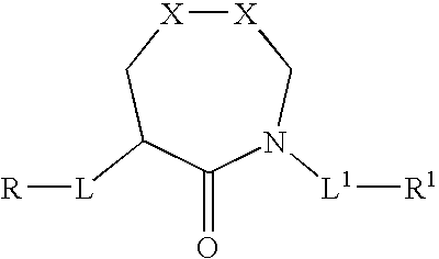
[X]1[X]CC([L][R])C(=O)N([L1][R1])C1
